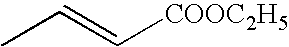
CC=C[COOC2H5]
